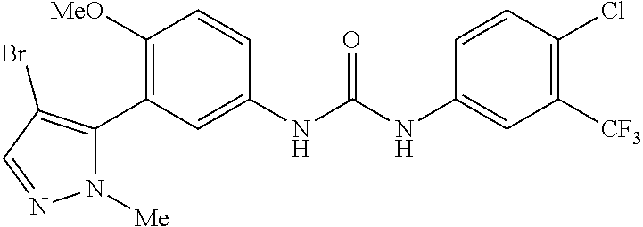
C1([OMe])=C(C2=C(Br)C=NN2[Me])C=C(NC(=O)NC2=CC([CF3])=C(Cl)C=C2)C=C1
